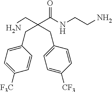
NCCNC(C(CN)(CC1=CC=C([F3C])C=C1)CC1=CC=C([CF3])C=C1)=O
